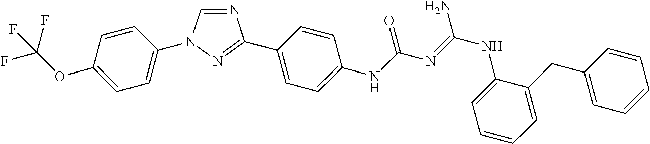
C1=CC(OC(F)(F)F)=CC=C1N1C=NC(C2=CC=C(NC(N=C(NC3=CC=CC=C3CC3=CC=CC=C3)N)=O)C=C2)=N1
